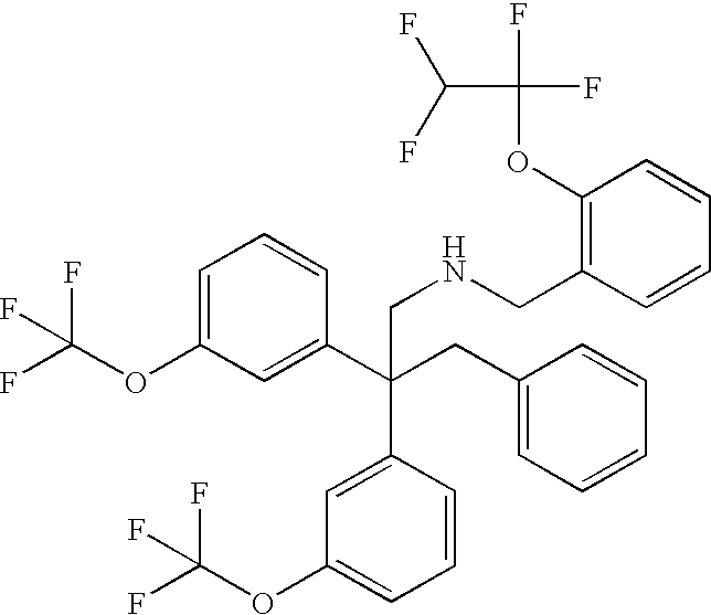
C1=C(OC(F)(F)F)C=C(C(CC2=CC=CC=C2)(C2=CC(OC(F)(F)F)=CC=C2)CNCC2=C(OC(F)(F)C(F)F)C=CC=C2)C=C1
